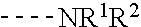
C[NR1R2]
